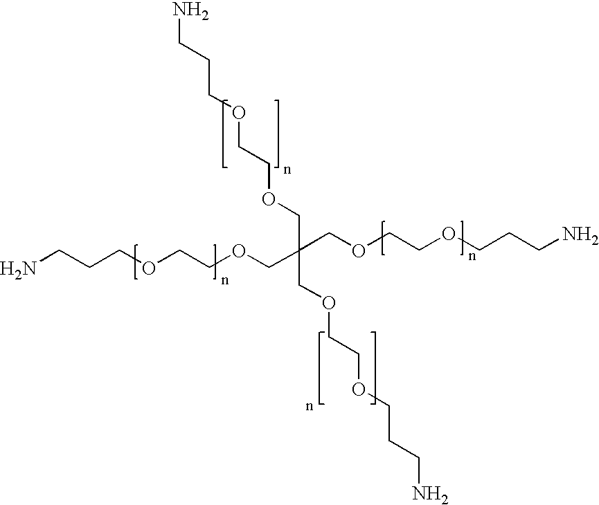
C(CCOCCOCC(COCCOCCCN)(COCCOCCCN)COCCOCCCN)N
